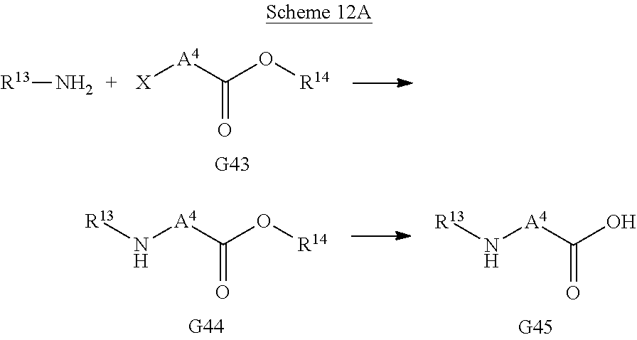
[X][A4]C(O[R14])=O.[R13]N.N([A4]C(O[R14])=O)[R13].N([A4]C(O)=O)[R13]
